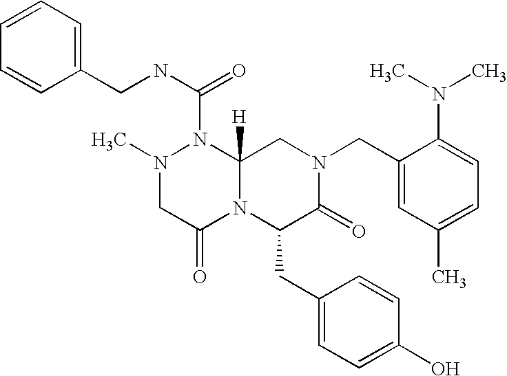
C1=CC(CNC(=O)N2N(C)CC(=O)N3C2([H])CN(CC2=CC(C)=CC=C2N(C)C)C(=O)C3CC2=CC=C(O)C=C2)=CC=C1
